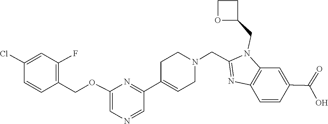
C12=C(C=CC(C(=O)O)=C1)N=C(CN1CCC(C3=NC(OCC4=C(F)C=C(Cl)C=C4)=CN=C3)=CC1)N2CC1OCC1
